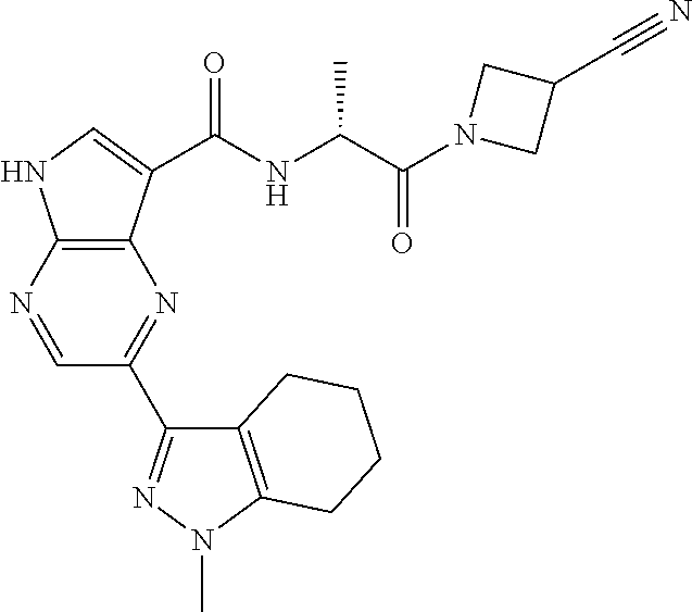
C1(C2=NN(C)C3=C2CCCC3)=NC2=C(NC=C2C(NC(C(=O)N2CC(C#N)C2)C)=O)N=C1
